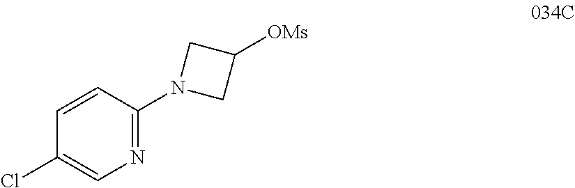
C1(Cl)=CN=C(N2CC([OMs])C2)C=C1
